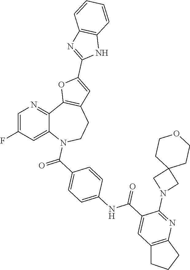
C1=C(F)C=C2C(=N1)C1=C(CCN2C(C2=CC=C(NC(C3=CC4=C(N=C3N3CC5(C3)CCOCC5)CCC4)=O)C=C2)=O)C=C(C2=NC3=C(N2)C=CC=C3)O1
